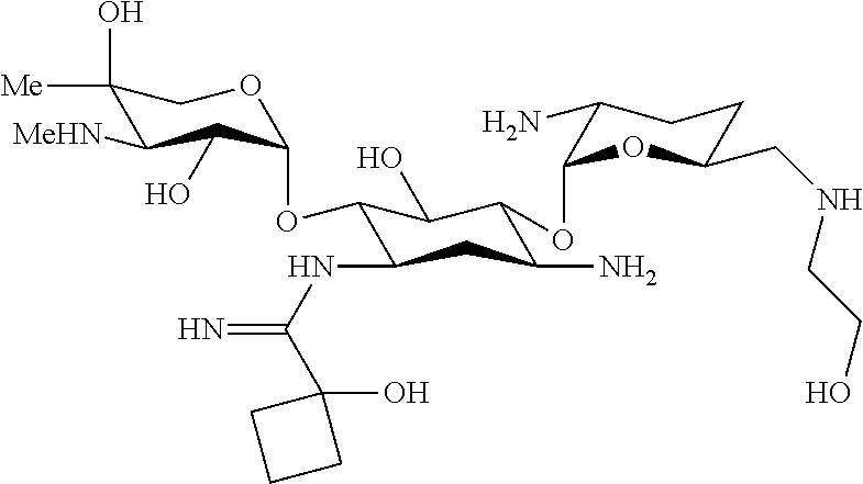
C1(O)([Me])C([MeHN])C(O)C(OC2C(NC(=N)C3(O)CCC3)CC(N)C(OC3C(N)CCC(CNCCO)O3)C2O)OC1
